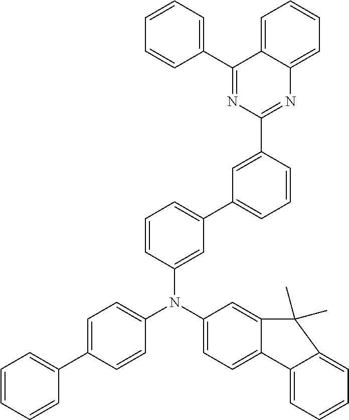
C1(C2=CC=CC=C2)=NC(C2=CC(C3=CC=CC(N(C4=CC=C5C(=C4)C(C)(C)C4=CC=CC=C54)C4=CC=C(C5=CC=CC=C5)C=C4)=C3)=CC=C2)=NC2=CC=CC=C12
